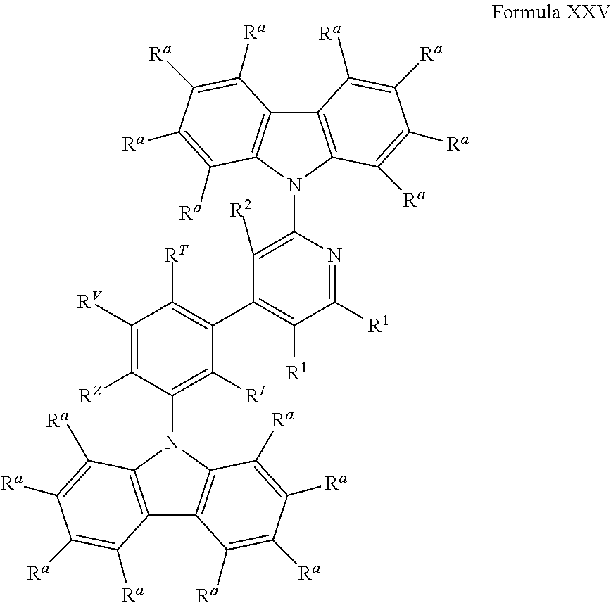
C12=C(N(C3=C([R2])C(C4=C([RT])C([RV])=C([RZ])C(N5C6=C(C7=C5C([Ra])=C([Ra])C([Ra])=C7[Ra])C([Ra])=C([Ra])C([Ra])=C6[Ra])=C4[RI])=C([R1])C([R1])=N3)C3=C1C([Ra])=C([Ra])C([Ra])=C3[Ra])C([Ra])=C([Ra])C([Ra])=C2[Ra]
